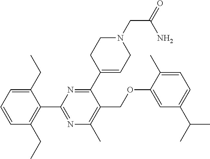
C1(CC)=CC=CC(CC)=C1C1=NC(C)=C(COC2=CC(C(C)C)=CC=C2C)C(C2=CCN(CC(N)=O)CC2)=N1
